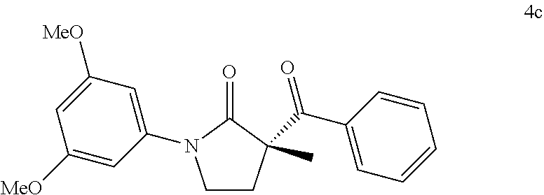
C1=C([MeO])C=C(N2CCC(C(C3=CC=CC=C3)=O)(C)C2=O)C=C1[MeO]
